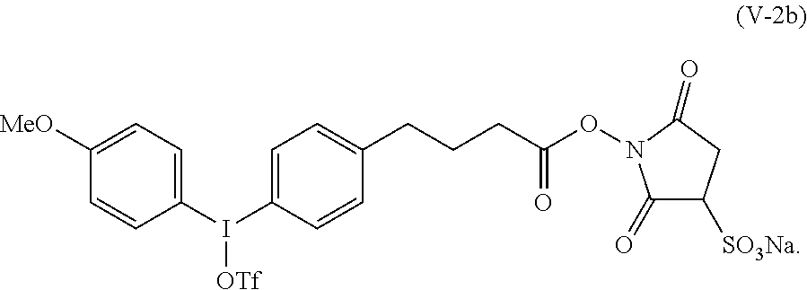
C1(I(C2=CC=C(CCCC(ON3C(=O)C([SO3Na])CC3=O)=O)C=C2)[OTf])=CC=C([MeO])C=C1
